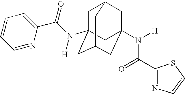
C1C2(N(C(C3=CC=CC=N3)=O)[H])CC3CC(N([H])C(C4=NC=CS4)=O)(CC1C3)C2
